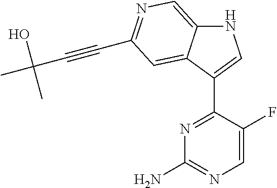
N1C2=CN=C(C#CC(C)(O)C)C=C2C(C2=NC(N)=NC=C2F)=C1
